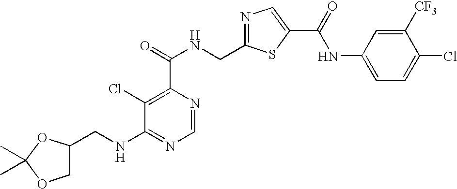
N1=C(CNC(=O)C2=C(Cl)C(NCC3COC(C)(C)O3)=NC=N2)SC(C(=O)NC2=CC=C(Cl)C([CF3])=C2)=C1
